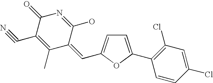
C1(C#N)=C(C)C(=CC2=CC=C(C3=C(Cl)C=C(Cl)C=C3)O2)C(O)=NC1=O
